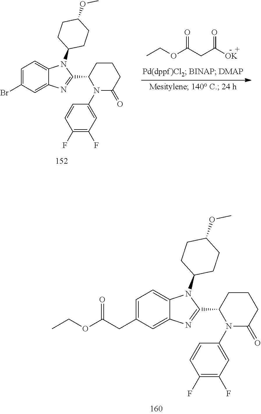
C1=C(Br)C=C2C(=C1)N(C1CCC(OC)CC1)C(C1N(C3=CC(F)=C(F)C=C3)C(=O)CCC1)=N2.CCOC(=O)CC(=O)[OK].C1=C(CC(=O)OCC)C=C2C(=C1)N(C1CCC(OC)CC1)C(C1N(C3=CC(F)=C(F)C=C3)C(=O)CCC1)=N2
